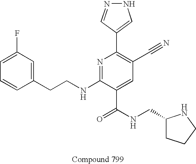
C1=CC(CCNC2=NC(C3=CNN=C3)=C(C#N)C=C2C(NCC2CCCN2)=O)=CC(F)=C1
